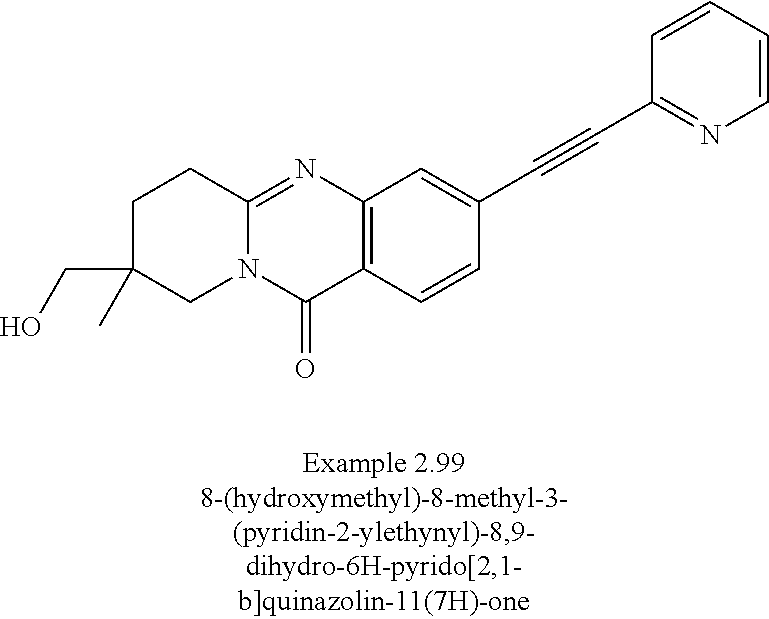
C1C(C)(CO)CN2C(=NC3=C(C2=O)C=CC(C#CC2=NC=CC=C2)=C3)C1
